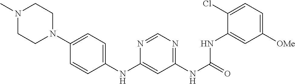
C1([OMe])=CC=C(Cl)C(NC(NC2=NC=NC(NC3=CC=C(N4CCN(C)CC4)C=C3)=C2)=O)=C1
